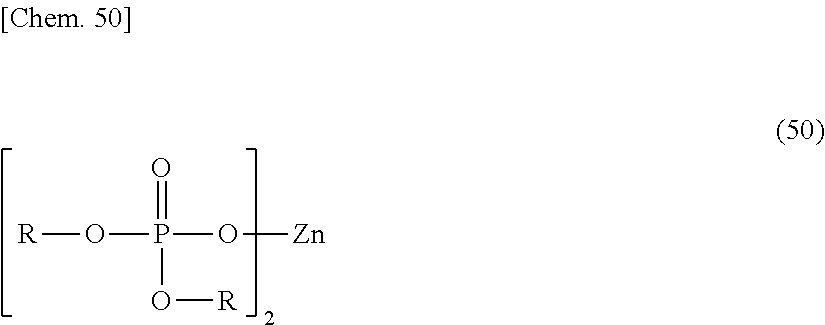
[R]OP(=O)(O[R])O[Zn]
